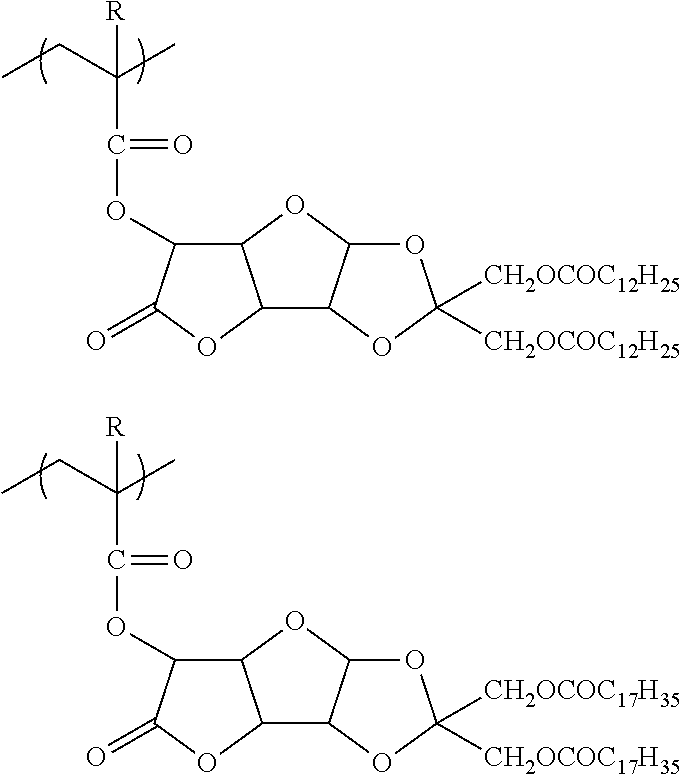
CCC(C)(C(OC1C2C(OC1=O)C1C(O2)OC([CH2OCOC12H25])([CH2OCOC12H25])O1)=O)[R].CCC(C)(C(OC1C2C(OC1=O)C1C(O2)OC([CH2OCOC17H35])([CH2OCOC17H35])O1)=O)[R]
